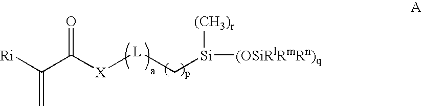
C(C(=O)[X][L]C[Si]([(OSiRlRmRn)q])[(CH3)r])([Ri])=C
